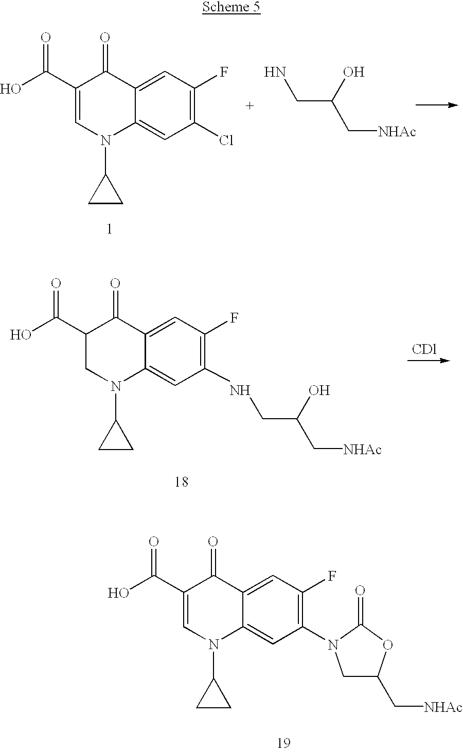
OC(C1CN(C2CC2)C2=CC(NCC(O)C[NHAc])=C(F)C=C2C1=O)=O.OC(C1=CN(C2CC2)C2=CC(Cl)=C(F)C=C2C1=O)=O.C(C(O)C[NHAc])N.OC(C1=CN(C2CC2)C2=CC(N3CC(C[NHAc])OC3=O)=C(F)C=C2C1=O)=O
